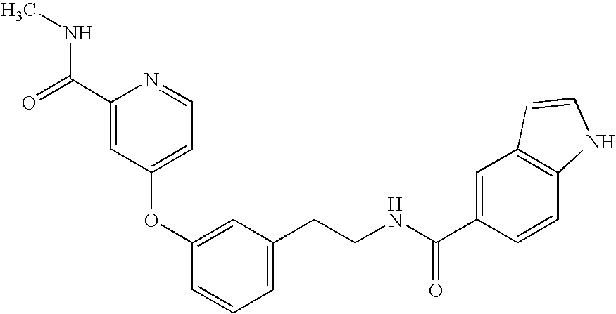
C1(OC2=CC(CCNC(=O)C3=CC4=C(C=C3)NC=C4)=CC=C2)=CC=NC(C(NC)=O)=C1
